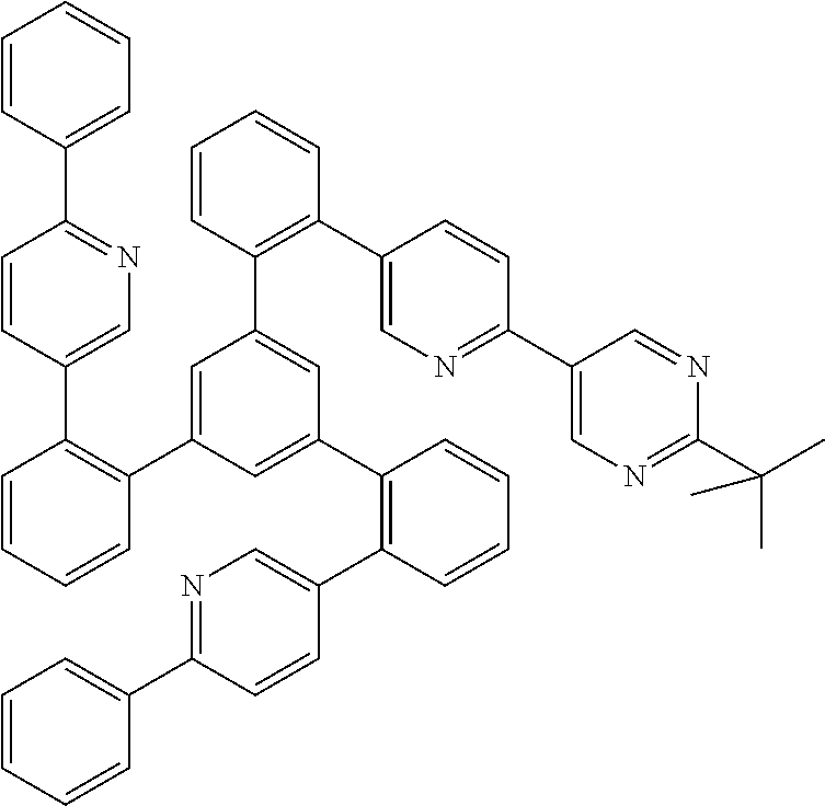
C1=CC(C2=NC=C(C3=C(C4=CC(C5=C(C6=CN=C(C7=CN=C(C(C)(C)C)N=C7)C=C6)C=CC=C5)=CC(C5=C(C6=CN=C(C7=CC=CC=C7)C=C6)C=CC=C5)=C4)C=CC=C3)C=C2)=CC=C1
